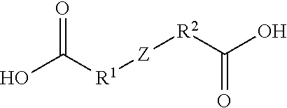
O=C(O)[R1][Z][R2]C(=O)O
